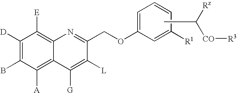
C1([D])=C(B)C([A])=C2C(=C1[E])N=C(COC1=CC=CC([R1])=C1)C([L])=C2[G].CC([Rz])[CO][R3]
